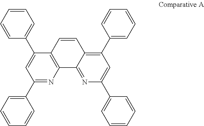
C1(C2=CC=CC=C2)=NC2=C(C(C3=CC=CC=C3)=C1)C=CC1=C(C3=CC=CC=C3)C=C(C3=CC=CC=C3)N=C21
